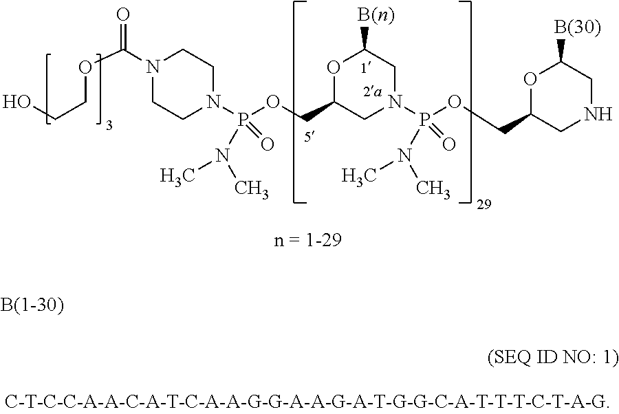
N1(C(OCCO)=O)CCN(P(=O)(OCC2CN(P(OCC3CNCC([B(30)])O3)(=O)N(C)C)CC([B(n)])O2)N(C)C)CC1
